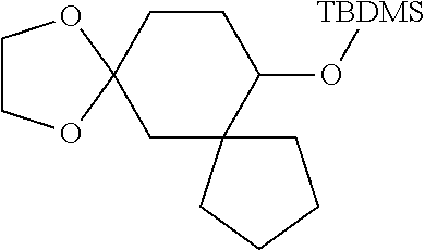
C1C2(CCC(O[TBDMS])C13CCCC3)OCCO2
